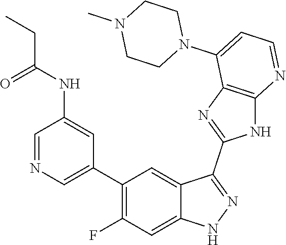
C1=NC=C(C2=C(F)C=C3C(=C2)C(C2=NC4=C(N2)N=CC=C4N2CCN(C)CC2)=NN3)C=C1NC(=O)CC
